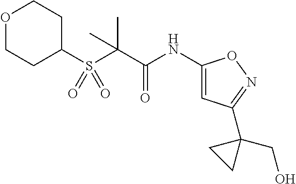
C1(S(C(C(NC2=CC(C3(CO)CC3)=NO2)=O)(C)C)(=O)=O)CCOCC1
